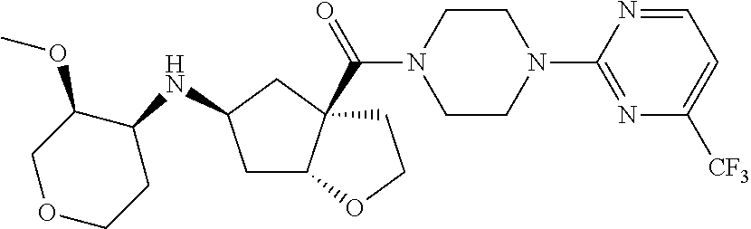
C1C2C(C(N3CCN(C4=NC([CF3])=CC=N4)CC3)=O)(CC1NC1CCOCC1OC)CCO2
